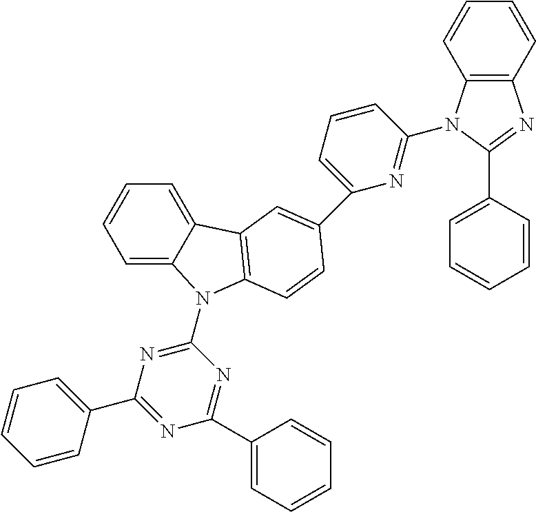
C1=C2C(=CC=C1)C1=C(N2C2=NC(C3=CC=CC=C3)=NC(C3=CC=CC=C3)=N2)C=CC(C2=CC=CC(N3C4=C(N=C3C3=CC=CC=C3)C=CC=C4)=N2)=C1
